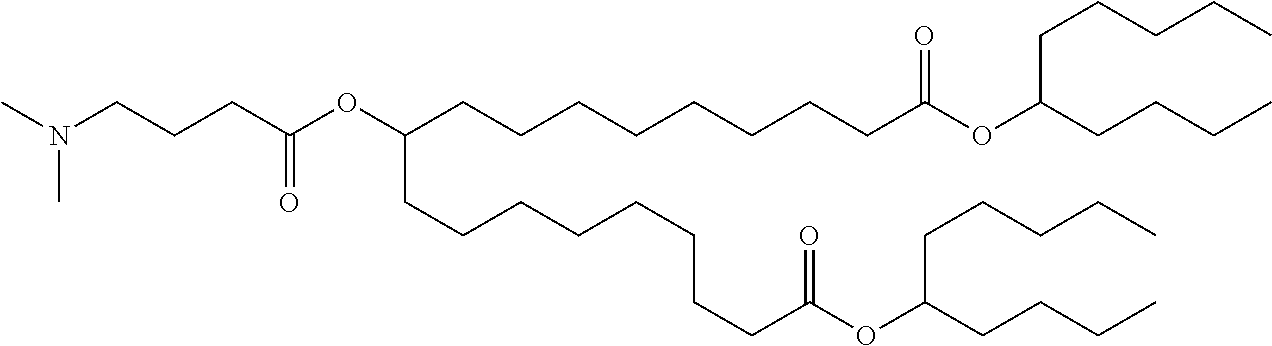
CN(CCCC(OC(CCCCCCCCC(OC(CCCC)CCCCC)=O)CCCCCCCCC(OC(CCCC)CCCCC)=O)=O)C
